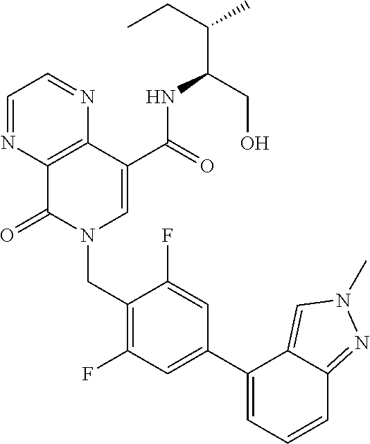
C1=NC2=C(N=C1)C(C(=O)NC(CO)C(C)CC)=CN(CC1=C(F)C=C(C3=CC=CC4=NN(C)C=C34)C=C1F)C2=O
